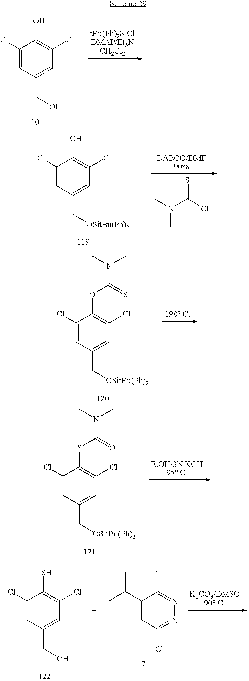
C1(Cl)=CC(CO)=CC(Cl)=C1O.N(C(Cl)=S)(C)C.C1(Cl)=CC(C[OSitBu(Ph)2])=CC(Cl)=C1O.C1(Cl)=CC(C[OSitBu(Ph)2])=CC(Cl)=C1OC(=S)N(C)C.C1(Cl)=CC(C[OSitBu(Ph)2])=CC(Cl)=C1SC(=O)N(C)C.C1(Cl)=CC(CO)=CC(Cl)=C1S.C1(C(C)C)=CC(Cl)=NN=C1Cl
